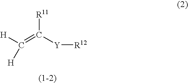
[Y](C(=C([H])[H])[R11])[R12]
